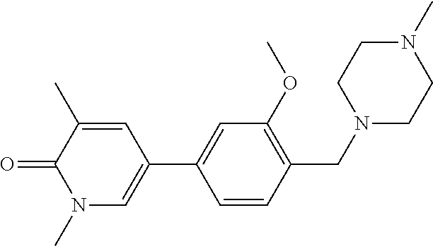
O=C1C(C)=CC(C2=CC(OC)=C(CN3CCN(C)CC3)C=C2)=CN1C
